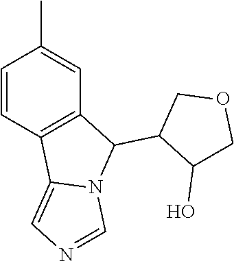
C1=CC2=C(C=C1C)C(C1C(O)COC1)N1C2=CN=C1
